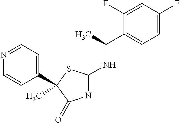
N1=C(NC(C2=CC=C(F)C=C2F)C)SC(C)(C2=CC=NC=C2)C1=O
